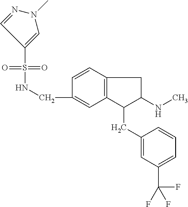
C(C1=CC2=C(C=C1)CC(NC)C2CC1=CC(C(F)(F)F)=CC=C1)NS(=O)(=O)C1=CN(C)N=C1
